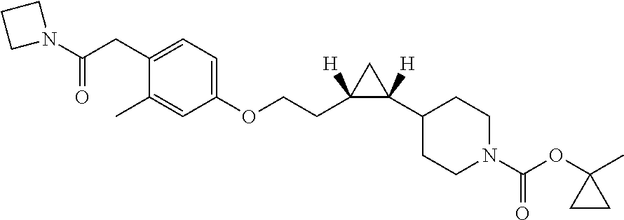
C1(CC(N2CCC2)=O)=CC=C(OCCC2([H])C(C3CCN(C(=O)OC4(C)CC4)CC3)([H])C2)C=C1C
